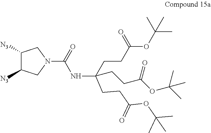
C1([N3])C([N3])CN(C(=O)NC(CCC(OC(C)(C)C)=O)(CCC(OC(C)(C)C)=O)CCC(OC(C)(C)C)=O)C1
